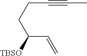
C(CCC(C=C)[TBSO])#CC
